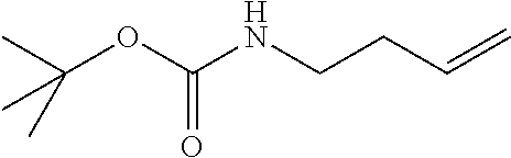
C(OC(=O)NCCC=C)(C)(C)C
